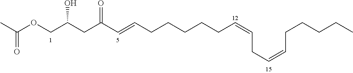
C(OCC(CC(C=CCCCCCC=CCC=CCCCCC)=O)O)(C)=O
